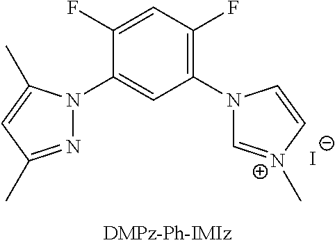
C1(N2C=[N+](C)C=C2)=C(F)C=C(F)C(N2N=C(C)C=C2C)=C1.[I-]
